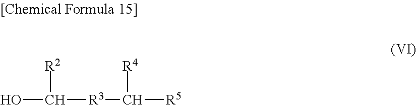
OC([R3]C([R5])[R4])[R2]
